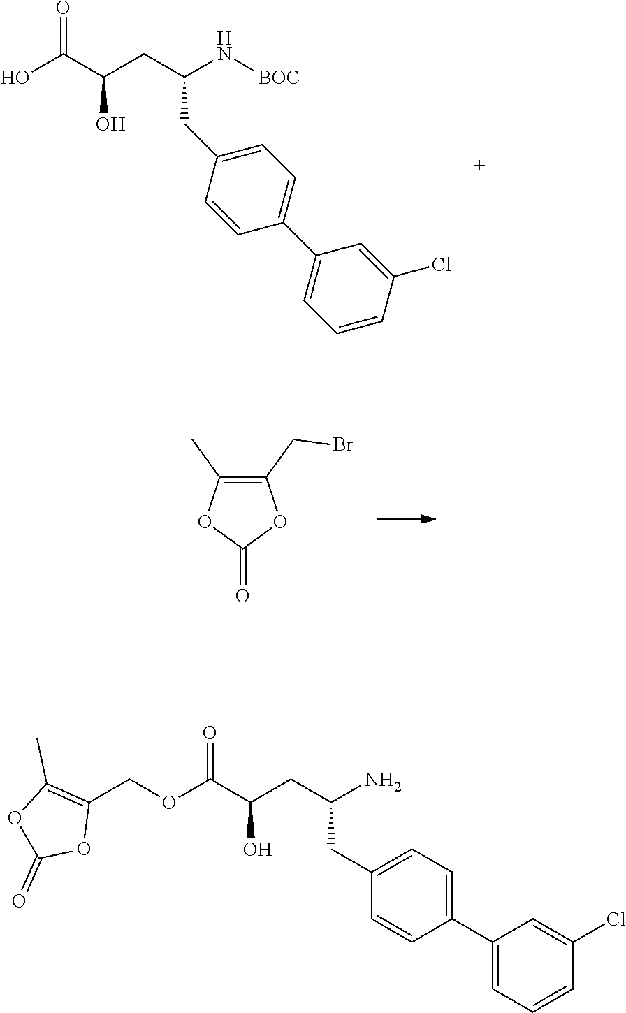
OC(C(CC(N[BOC])CC1=CC=C(C2=CC=CC(Cl)=C2)C=C1)O)=O.C1(CBr)=C(C)OC(=O)O1.O(C(C(CC(N)CC1=CC=C(C2=CC=CC(Cl)=C2)C=C1)O)=O)CC1=C(C)OC(=O)O1
